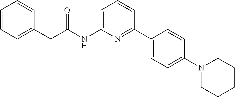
C1=CC=C(CC(NC2=CC=CC(C3=CC=C(N4CCCCC4)C=C3)=N2)=O)C=C1
